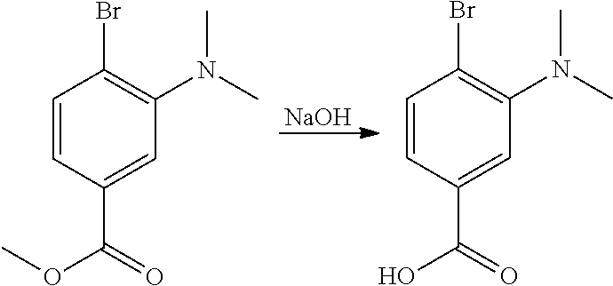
C1=CC(C(=O)O)=CC(N(C)C)=C1Br.C1=CC(C(=O)OC)=CC(N(C)C)=C1Br.[NaOH]
